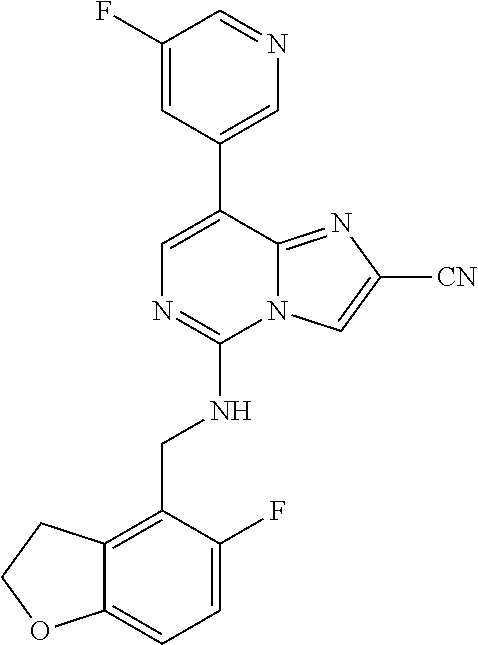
C1=NC=C(C2=CN=C(NCC3=C4C(=CC=C3F)OCC4)N3C2=NC([CN])=C3)C=C1F
